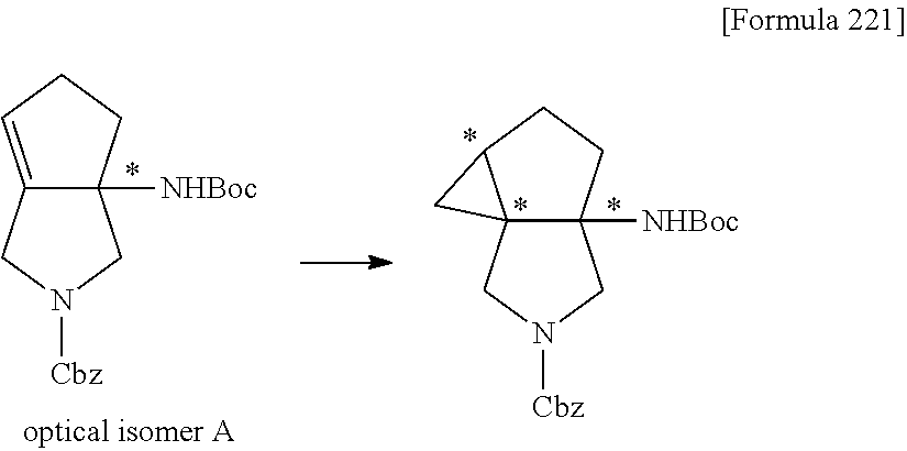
C12=CCCC1([NHBoc])CN([Cbz])C2.C123C([NHBoc])(CCC1C2)CN([Cbz])C3
